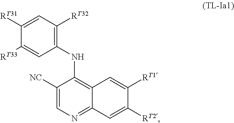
C1(NC2=C3C(=NC=C2[NC])C=C([RT2])C([RT1])=C3)=C([RT32])C=C([RT31])C([RT33])=C1
